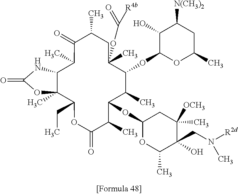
C12C(C)(C(CC)OC(=O)C(C)C(OC3OC(C)C(CN([R2d])C)(O)C(C)([OCH3])C3)C(C)C(OC3OC(C)CC([N(CH3)2])C3O)C(C)(OC([R4b])=O)CC(C)C(=O)C1C)OC(=O)N2
